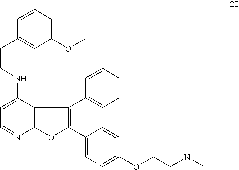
C1=C(NCCC2=CC(OC)=CC=C2)C2=C(N=C1)OC(C1=CC=C(OCCN(C)C)C=C1)=C2C1=CC=CC=C1
